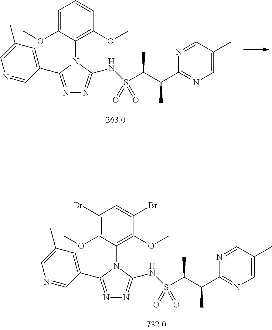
N1=C(C2=CC(C)=CN=C2)N(C2=C(OC)C=CC=C2OC)C(NS(C(C(C2=NC=C(C)C=N2)C)C)(=O)=O)=N1.N1=C(C2=CC(C)=CN=C2)N(C2=C(OC)C(Br)=CC(Br)=C2OC)C(NS(C(C(C2=NC=C(C)C=N2)C)C)(=O)=O)=N1
